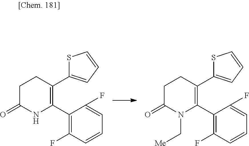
C1C(=O)NC(C2=C(F)C=CC=C2F)=C(C2=CC=CS2)C1.C1C(=O)N(C[Me])C(C2=C(F)C=CC=C2F)=C(C2=CC=CS2)C1
